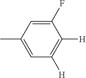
CC1=CC([H])=C([H])C(F)=C1
